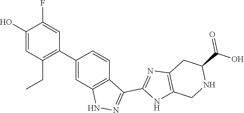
N1C(C(=O)O)CC2=C(NC(C3=NNC4=C3C=CC(C3=C(CC)C=C(O)C(F)=C3)=C4)=N2)C1
